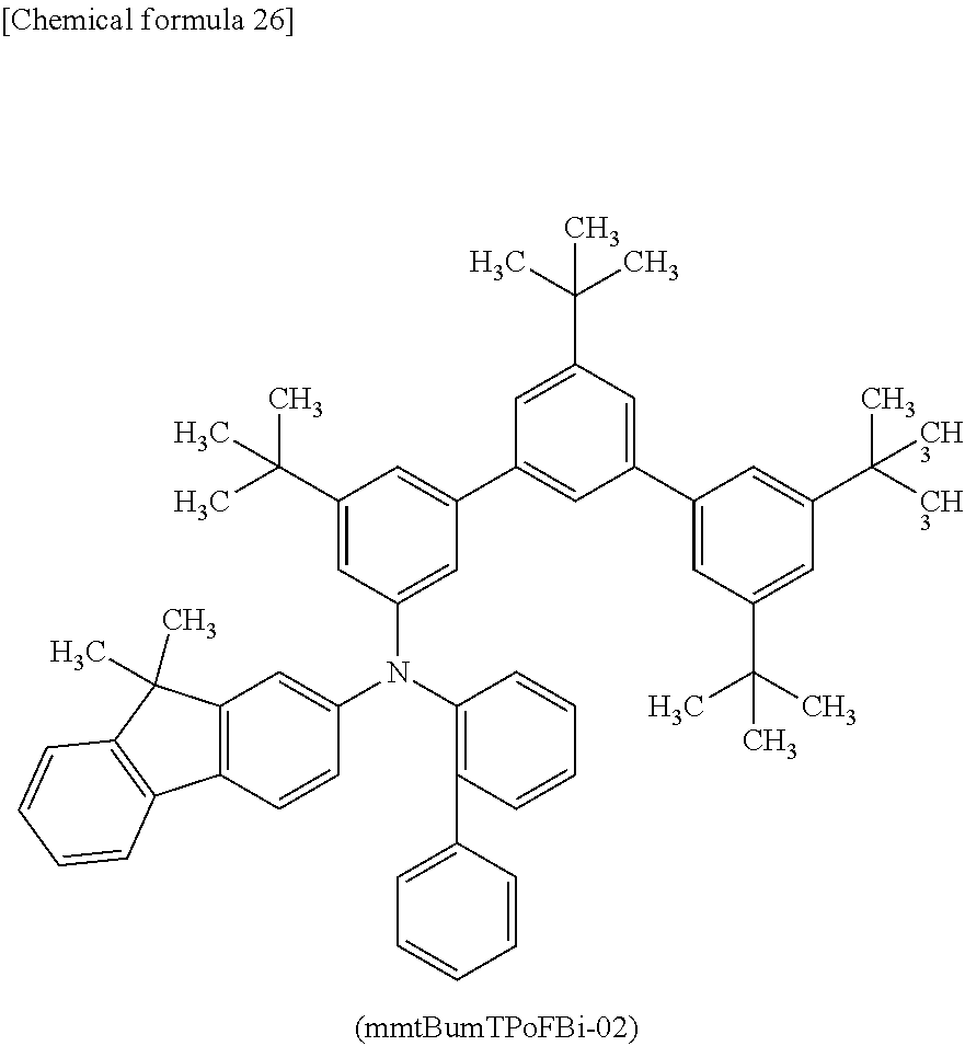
C1=CC(N(C2=C(C3=CC=CC=C3)C=CC=C2)C2=CC(C3=CC(C4=CC(C(C)(C)C)=CC(C(C)(C)C)=C4)=CC(C(C)(C)C)=C3)=CC(C(C)(C)C)=C2)=CC2=C1C1=C(C2(C)C)C=CC=C1
